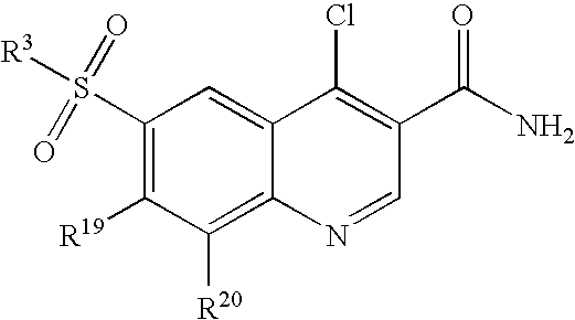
C1(S([R3])(=O)=O)=C([R19])C([R20])=C2C(=C1)C(Cl)=C(C(N)=O)C=N2
